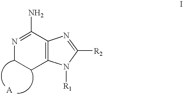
C1CN=C(N)C2=C1N([R1])C([R2])=N2
